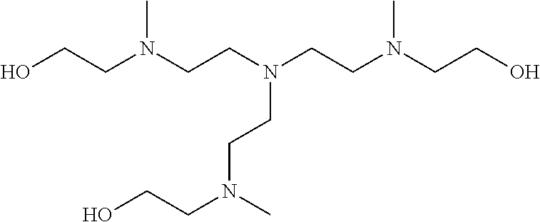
OCCN(CCN(CCN(C)CCO)CCN(CCO)C)C
